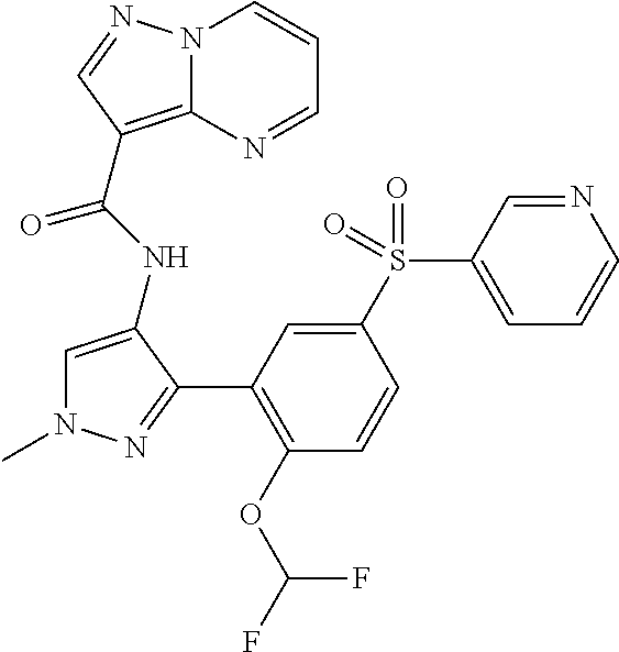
N12C(=C(C(NC3=CN(C)N=C3C3=C(OC(F)F)C=CC(S(C4=CC=CN=C4)(=O)=O)=C3)=O)C=N1)N=CC=C2
